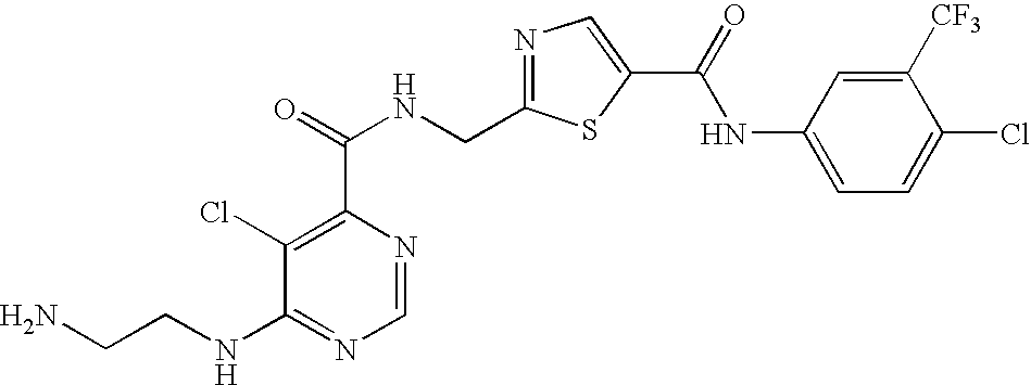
N1=C(CNC(=O)C2=C(Cl)C(NCCN)=NC=N2)SC(C(=O)NC2=CC=C(Cl)C([CF3])=C2)=C1
